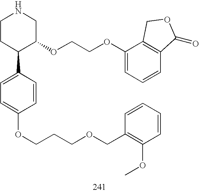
C1CC(C2=CC=C(OCCCOCC3=C(OC)C=CC=C3)C=C2)C(OCCOC2=CC=CC3=C2COC3=O)CN1
